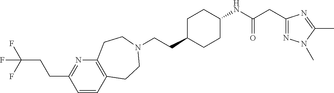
C1=CC2=C(N=C1CCC(F)(F)F)CCN(CCC1CCC(NC(CC3=NN(C)C(C)=N3)=O)CC1)CC2
